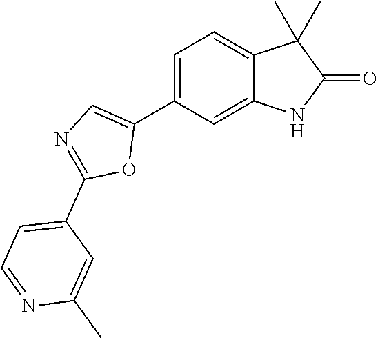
C1=C(C2=CN=C(C3=CC=NC(C)=C3)O2)C=C2C(=C1)C(C)(C)C(=O)N2
